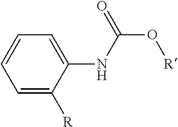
C1=C([R])C(NC(O[R])=O)=CC=C1
